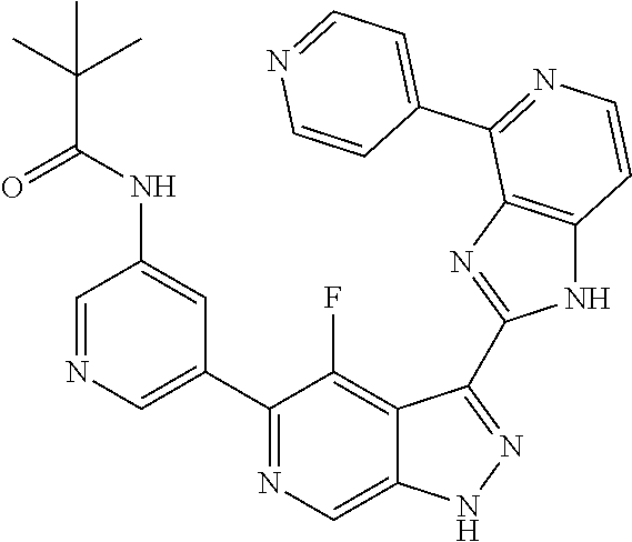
C1=NC=C(C2=NC=C3C(=C2F)C(C2=NC4=C(N2)C=CN=C4C2=CC=NC=C2)=NN3)C=C1NC(C(C)(C)C)=O
